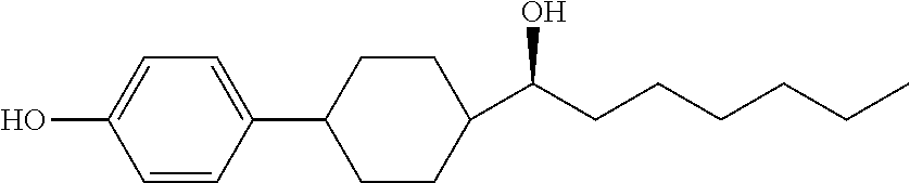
C1=CC(C2CCC(C(CCCCCC)O)CC2)=CC=C1O
